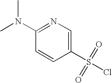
C1(S(=O)(=O)Cl)=CN=C(N(C)C)C=C1
